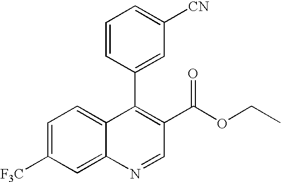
C1=CC(C2=C(C(=O)OCC)C=NC3=CC([F3C])=CC=C23)=CC([CN])=C1
